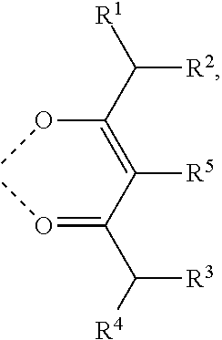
O(C(C([R1])[R2])=C(C(C([R4])[R3])=OC)[R5])C
